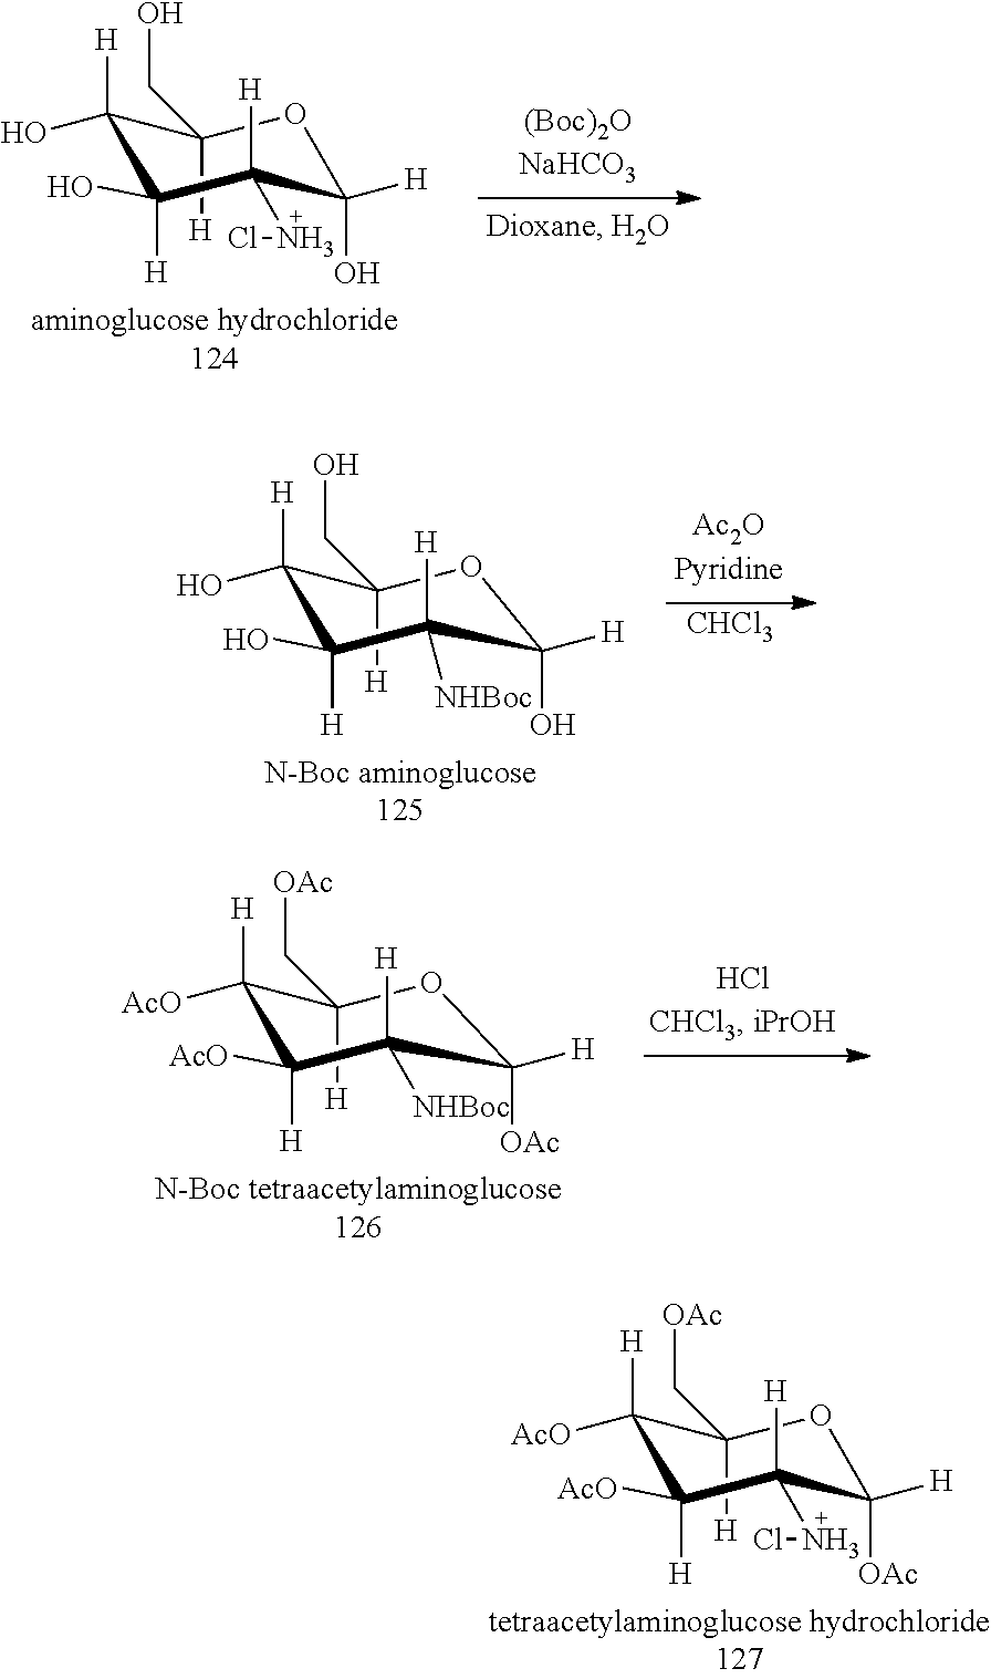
C1([H])(CO)C([H])(O)C([H])(O)C(NCl)([H])C(O)([H])O1.C1([H])(CO)C([H])(O)C([H])(O)C([NHBoc])([H])C(O)([H])O1.[CHCl3].C1([H])(C[OAc])C([H])([AcO])C([H])([AcO])C([NHBoc])([H])C([OAc])([H])O1.C1([H])(C[OAc])C([H])([AcO])C([H])([AcO])C(NCl)([H])C([OAc])([H])O1
